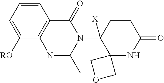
C1=CC=C([RO])C2=C1C(=O)N(C1([X])C3(NC(=O)CC1)COC3)C(C)=N2
